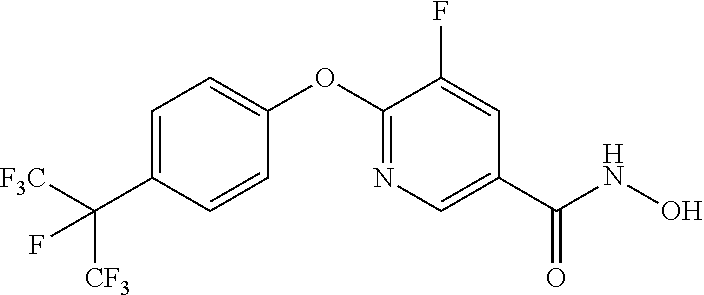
C1=C(C([F3C])([CF3])F)C=CC(OC2=NC=C(C(NO)=O)C=C2F)=C1
